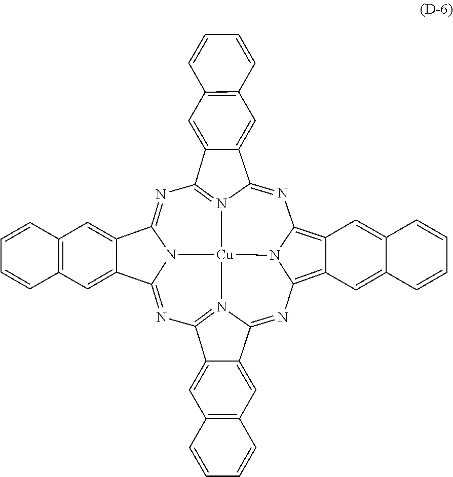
C12=CC3=C(C=C1C1=N4C2=NC2=C5C(=C6N2[Cu]42N4=C(C7=CC8=C(C=C7C4=N6)C=CC=C8)N=C4C6=CC7=C(C=C6C(=N1)N42)C=CC=C7)C=C1C(=C5)C=CC=C1)C=CC=C3
